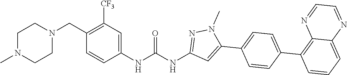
C1N(C)CCN(CC2=C([CF3])C=C(NC(NC3=NN(C)C(C4=CC=C(C5=C6C(=CC=C5)N=CC=N6)C=C4)=C3)=O)C=C2)C1
